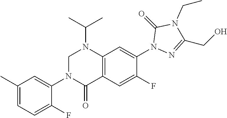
CC(C)N1CN(C2=CC(C)=CC=C2F)C(=O)C2=C1C=C(N1C(=O)N(CC)C(CO)=N1)C(F)=C2
